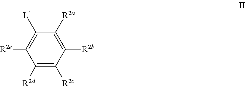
[L1]C1=C([R2e])C([R2d])=C([R2c])C([R2b])=C1[R2a]
